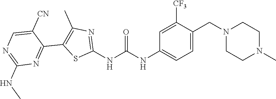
C1=C(CN2CCN(C)CC2)C([CF3])=CC(NC(NC2=NC(C)=C(C3=NC(NC)=NC=C3[CN])S2)=O)=C1
